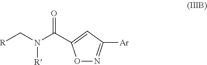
O1N=C([Ar])C=C1C(N(C[R])[R])=O
